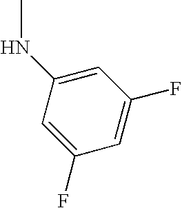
C1=C(F)C=C(F)C=C1NC
